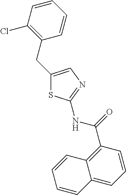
C1(CC2=C(Cl)C=CC=C2)=CN=C(NC(C2=C3C(=CC=C2)C=CC=C3)=O)S1
